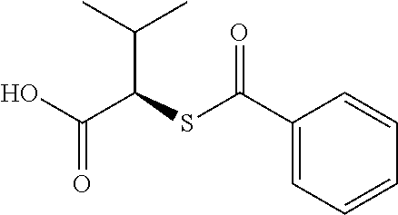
C1(C(=O)SC(C(C)C)C(=O)O)=CC=CC=C1
